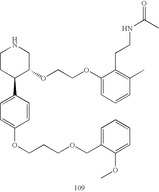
C1CC(C2=CC=C(OCCCOCC3=CC=CC=C3OC)C=C2)C(OCCOC2=CC=CC(C)=C2CCNC(=O)C)CN1
